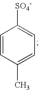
C1=CC(C)=CC=C1[SO4-]
